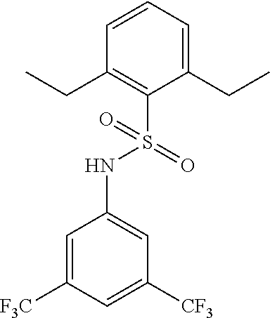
C1=CC=C(CC)C(S(=O)(NC2=CC([CF3])=CC([F3C])=C2)=O)=C1CC
